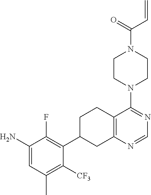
C1(C2=C(F)C(N)=CC(C)=C2[CF3])CC2=C(CC1)C(N1CCN(C(=O)C=C)CC1)=NC=N2
